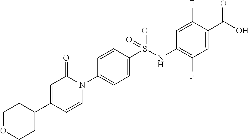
C1=C(S(NC2=C(F)C=C(C(O)=O)C(F)=C2)(=O)=O)C=CC(N2C(=O)C=C(C3CCOCC3)C=C2)=C1
